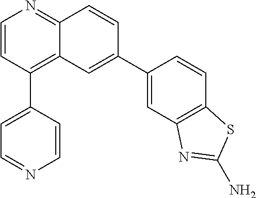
C1(C2=CC3=C(C4=CC=NC=C4)C=CN=C3C=C2)=CC2=C(C=C1)SC(N)=N2
